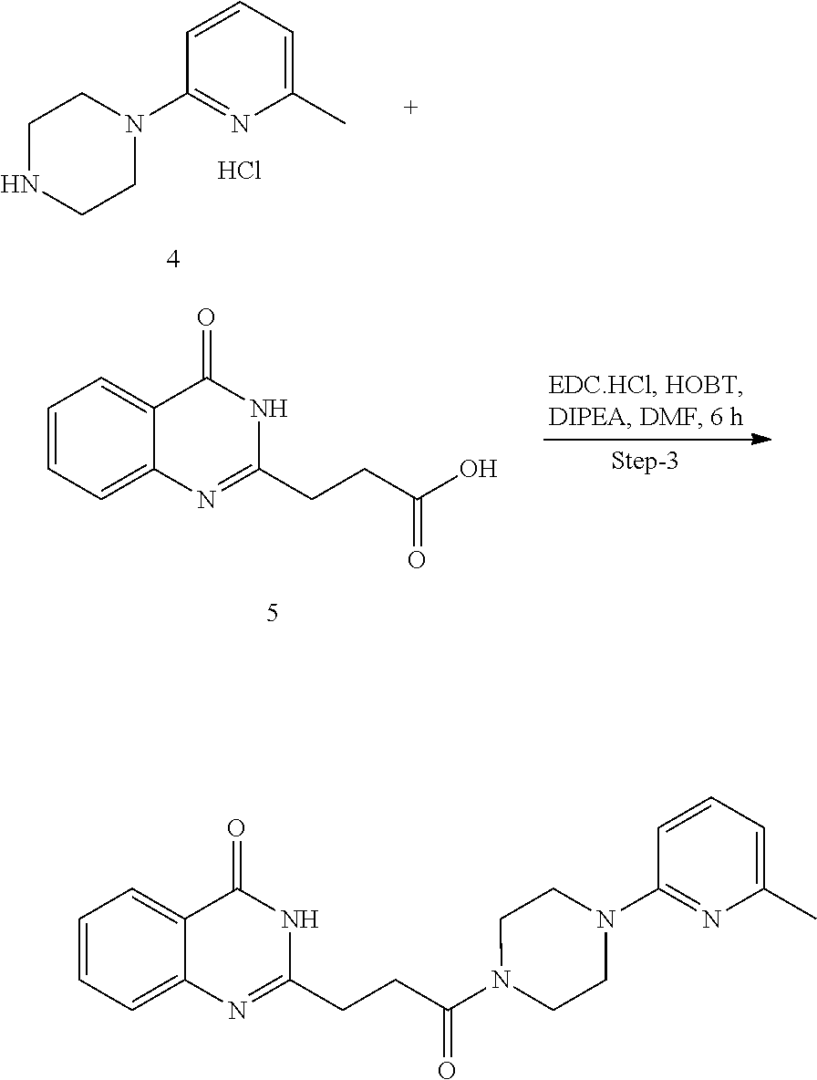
C1CNCCN1C1=NC(C)=CC=C1.Cl.C(C(=O)O)CC1=NC2=CC=CC=C2C(=O)N1.C(C(=O)N1CCN(C2=NC(C)=CC=C2)CC1)CC1=NC2=CC=CC=C2C(=O)N1
